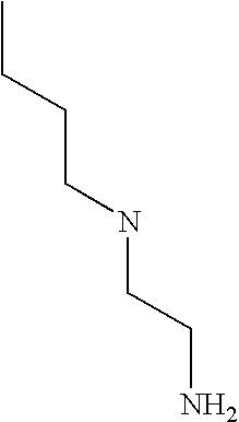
CCCCNCCN
